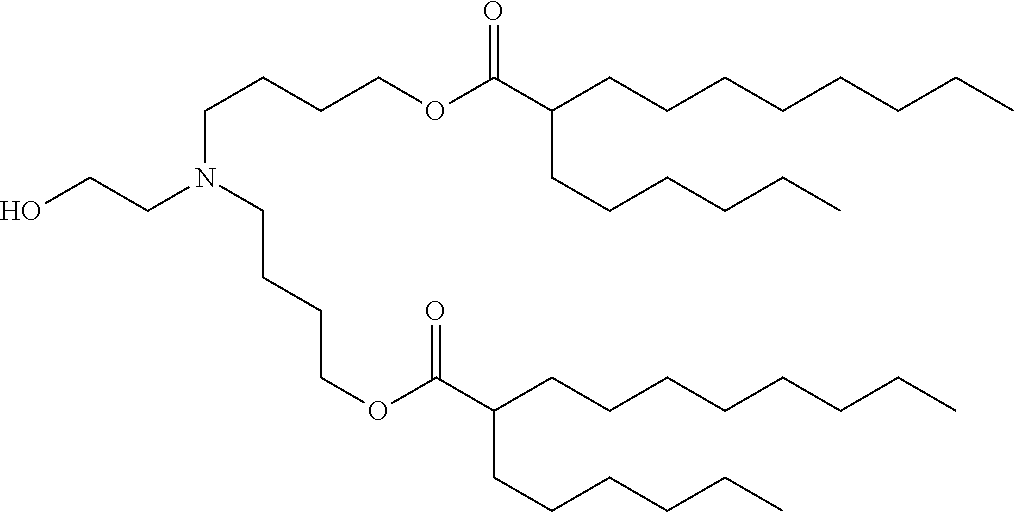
N(CCCCOC(C(CCCCCCCC)CCCCCC)=O)(CCO)CCCCOC(C(CCCCCCCC)CCCCCC)=O
